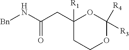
[Bn]NC(CC1([R1])CCOC([R4])([R3])O1)=O
